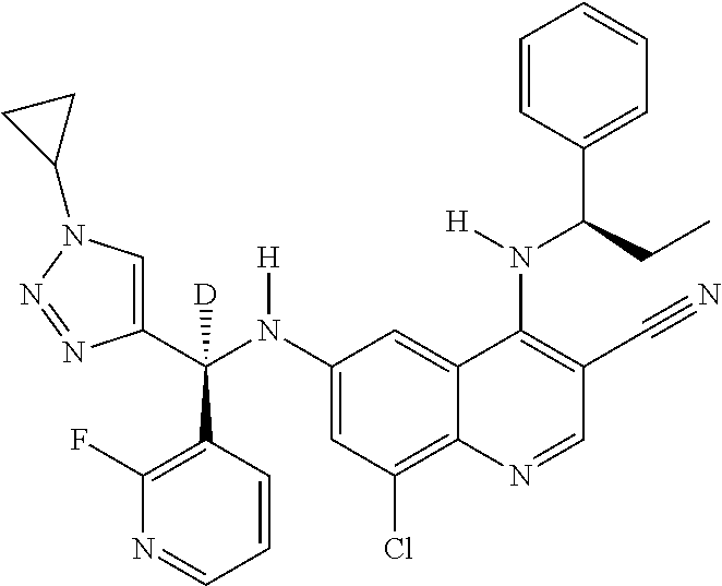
C1(N(C(C2=CN(C3CC3)N=N2)(C2=C(F)N=CC=C2)[D])[H])=CC(Cl)=C2C(=C1)C(N(C(C1=CC=CC=C1)CC)[H])=C(C#N)C=N2
